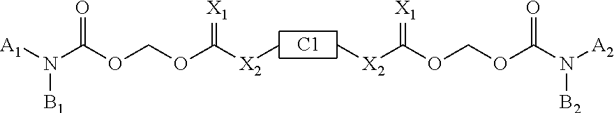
[C1].C[X2]C(OCOC(=O)N([B2])[A2])=[X1].C[X2]C(OCOC(=O)N([B1])[A1])=[X1]
